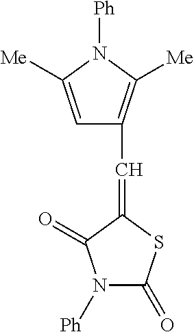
[Ph]N1C(=O)SC(=CC2=C([Me])N([Ph])C([Me])=C2)C1=O
